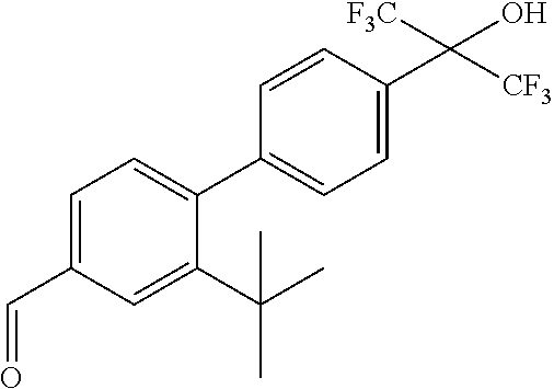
C1=CC(C(O)([F3C])[CF3])=CC=C1C1=CC=C(C=O)C=C1C(C)(C)C
